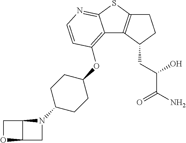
C12=C(OC3CCC(N4C5C(C4)OC5)CC3)C=CN=C1SC1=C2C(CC(C(=O)N)O)CC1
